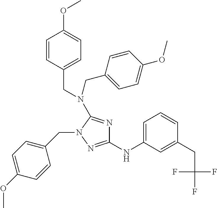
C1(NC2=CC=CC(CC(F)(F)F)=C2)=NN(CC2=CC=C(OC)C=C2)C(N(CC2=CC=C(OC)C=C2)CC2=CC=C(OC)C=C2)=N1
